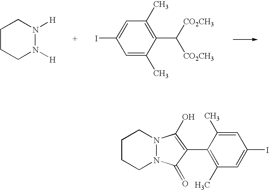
C1CCN([H])N([H])C1.C1(C)=C(C([CO2CH3])[CO2CH3])C(C)=CC(I)=C1.C1CCN2N(C1)C(O)=C(C1=C(C)C=C(I)C=C1C)C2=O
